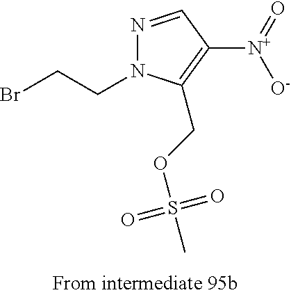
N1=CC([N+]([O-])=O)=C(COS(C)(=O)=O)N1CCBr
